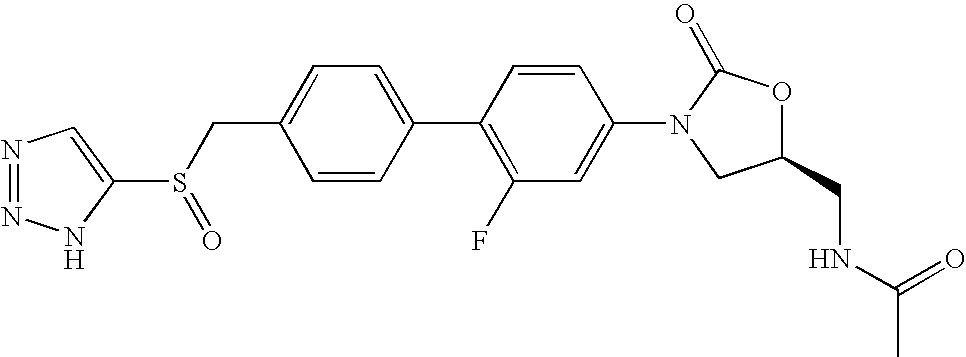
C1(CS(C2=CN=NN2)=O)=CC=C(C2=C(F)C=C(N3CC(CNC(C)=O)OC3=O)C=C2)C=C1
